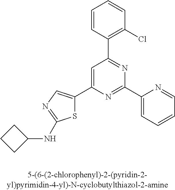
C1=CC(C2=NC(C3=CC=CC=N3)=NC(C3=CN=C(NC4CCC4)S3)=C2)=C(Cl)C=C1
